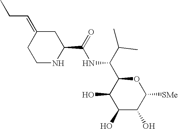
C1(O)C(O)C([SMe])OC(C(C(C)C)NC(C2CC(=CCC)CCN2)=O)C1O
